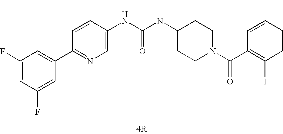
[4R].C1(C2=CC(F)=CC(F)=C2)=NC=C(NC(N(C2CCN(C(=O)C3=C(I)C=CC=C3)CC2)C)=O)C=C1
